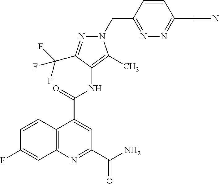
C12=C(N=C(C(=O)N)C=C1C(=O)NC1=C(C)N(CC3=NN=C(C#N)C=C3)N=C1C(F)(F)F)C=C(F)C=C2
